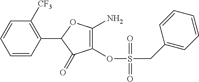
C1=CC(C2C(=O)C(OS(CC3=CC=CC=C3)(=O)=O)=C(N)O2)=C([CF3])C=C1
